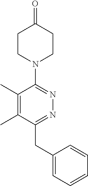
C1(CC2=NN=C(N3CCC(=O)CC3)C(C)=C2C)=CC=CC=C1
